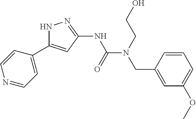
N1C(C2=CC=NC=C2)=CC(NC(N(CC2=CC(OC)=CC=C2)CCO)=O)=N1
